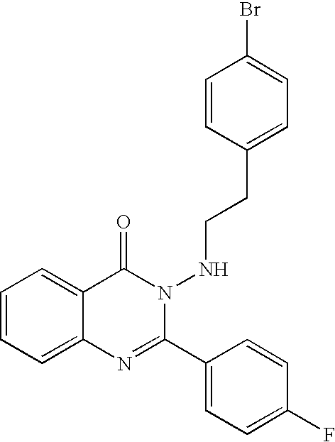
C1=CC=C2C(=C1)C(=O)N(NCCC1=CC=C(Br)C=C1)C(C1=CC=C(F)C=C1)=N2
